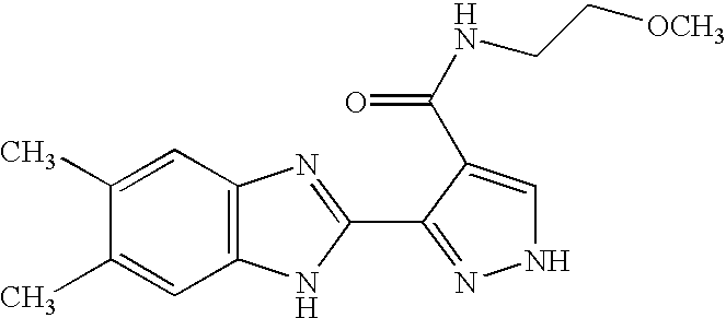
C1(C)=CC2=C(C=C1C)NC(C1=NNC=C1C(NCC[OCH3])=O)=N2
